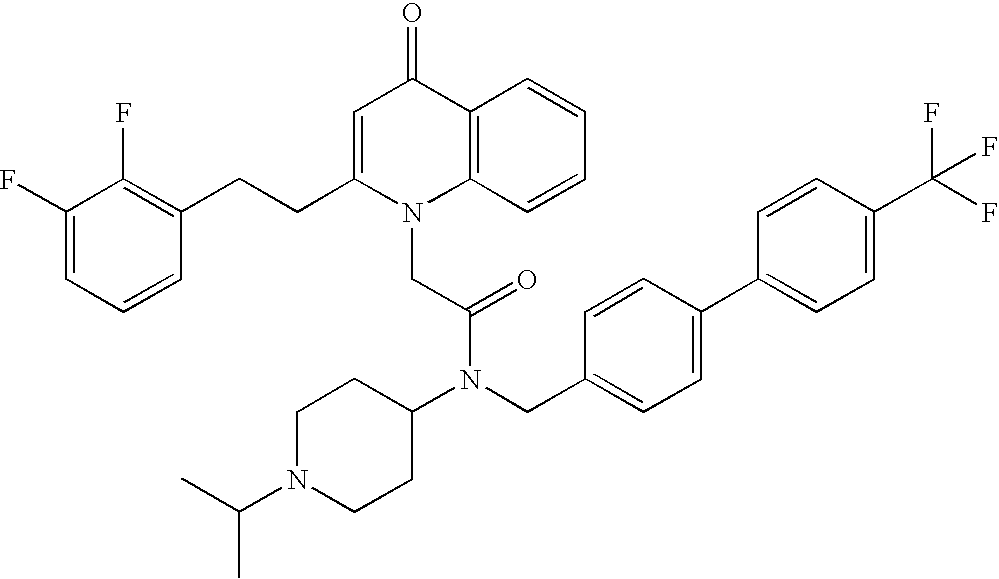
C1=C(CCC2=C(F)C(F)=CC=C2)N(CC(N(C2CCN(C(C)C)CC2)CC2=CC=C(C3=CC=C(C(F)(F)F)C=C3)C=C2)=O)C2=C(C1=O)C=CC=C2
